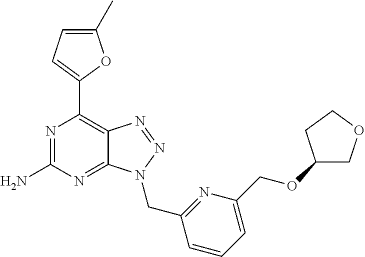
N1=C(N)N=C2C(=C1C1=CC=C(C)O1)N=NN2CC1=NC(COC2COCC2)=CC=C1
